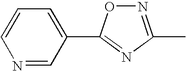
N1=CC(C2=NC(C)=NO2)=CC=C1
